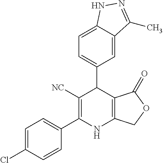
C1=C2C(=CC=C1C1C([NC])=C(C3=CC=C(Cl)C=C3)NC3=C1C(=O)OC3)NN=C2C
